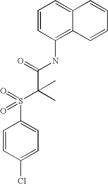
C1=CC(S(=O)(C(C(=O)NC2=C3C(=CC=C2)C=CC=C3)(C)C)=O)=CC=C1Cl
